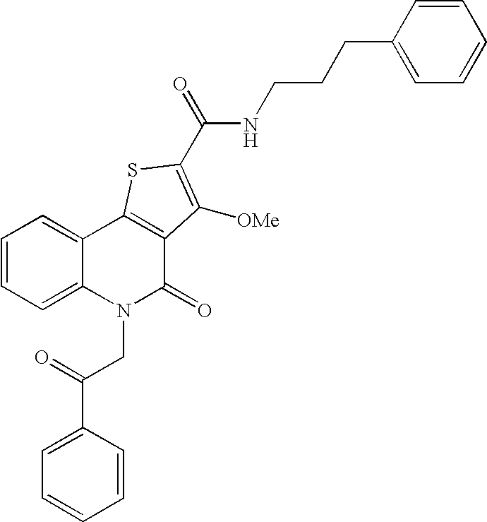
N(C(=O)C1=C([OMe])C2=C(C3=CC=CC=C3N(CC(=O)C3=CC=CC=C3)C2=O)S1)CCCC1=CC=CC=C1
